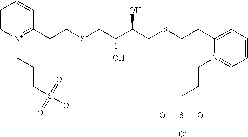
C1=C[N+](CCCS(=O)(=O)[O-])=C(CCSCC(C(CSCCC2=CC=CC=[N+]2CCCS(=O)(=O)[O-])O)O)C=C1
